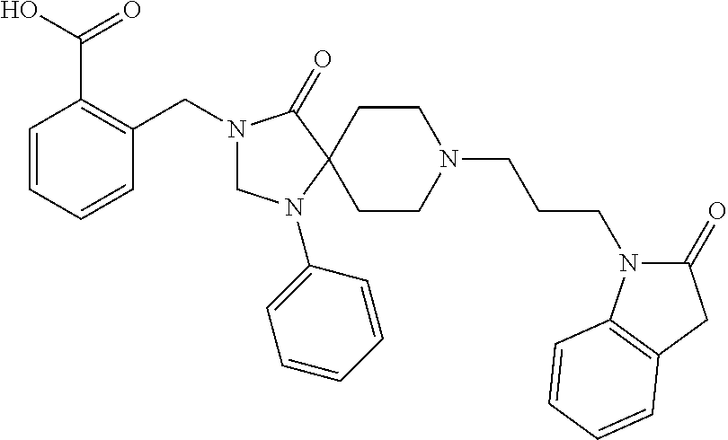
C1=CC=CC(CN2CN(C3=CC=CC=C3)C3(C2=O)CCN(CCCN2C(=O)CC4=C2C=CC=C4)CC3)=C1C(=O)O
